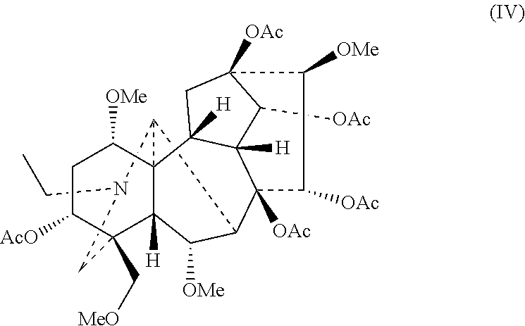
C12([H])C([OMe])C3C4([OAc])C5([H])C([OAc])C([OAc])(CC5([H])C15C3N(CC)CC2(C[MeO])C([AcO])CC5[OMe])C([OMe])C4[OAc]
